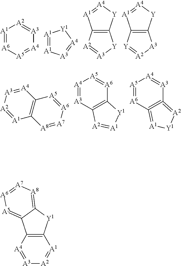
[A1]1=[A6][A5]=[A4][A3]=[A2]1.[A1]1=[A1][A3]=[A4][Y1]1.C12=C([Y][A4]=[A1]1)[Y][A3]=[A2]2.C12=C([Y][A4]=[A1]1)[A3][A2]=[Y]2.[A3]1=[A4]C2=C([A1]=[A2]1)[A8]=[A7][A6]=[A5]2.[A4]1=[A3]C2=C([A6]=[A5]1)[Y1][A1]=[A2]2.[A5]1=[A6]C2=C(=[A2][Y1][A1]=2)[A3]=[A4]1.C12=C([A4]=[A3][A2]=[A1]1)C1=[A5][A6]=[A7][A8]=C1[Y1]2
